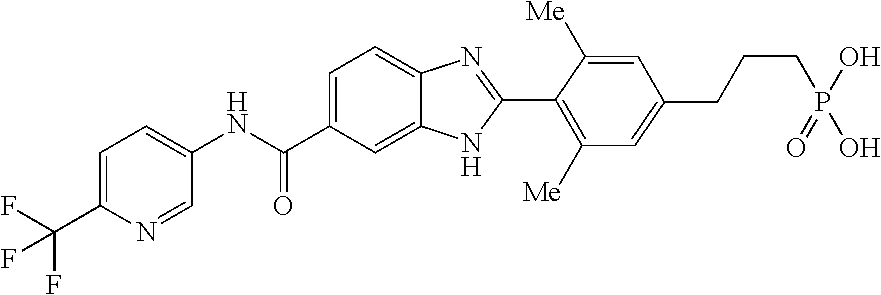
C1=C(C(F)(F)F)N=CC(NC(C2=CC=C3C(=C2)NC(C2=C([Me])C=C(CCCP(O)(=O)O)C=C2[Me])=N3)=O)=C1
